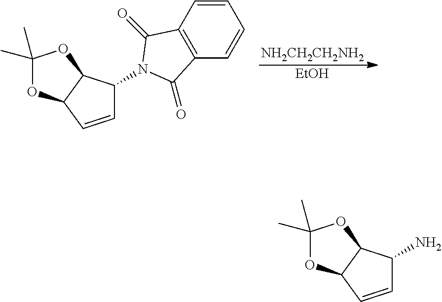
[NH2CH2CH2NH2].[EtOH].C1(C)(C)OC2C(O1)C(N1C(=O)C3=C(C=CC=C3)C1=O)C=C2.C1(C)(C)OC2C(O1)C(N)C=C2
